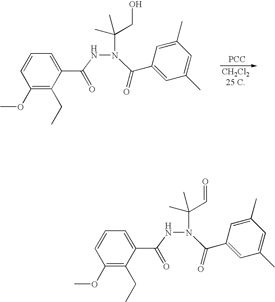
N(N(C(CO)(C)C)C(C1=CC(C)=CC(C)=C1)=O)C(C1=CC=CC(OC)=C1CC)=O.[PCC].N(N(C(C=O)(C)C)C(C1=CC(C)=CC(C)=C1)=O)C(C1=CC=CC(OC)=C1CC)=O
